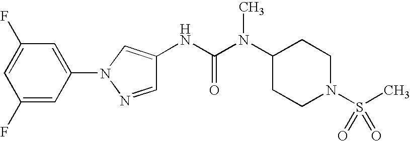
C1(F)=CC(N2N=CC(NC(N(C3CCN(S(C)(=O)=O)CC3)C)=O)=C2)=CC(F)=C1
